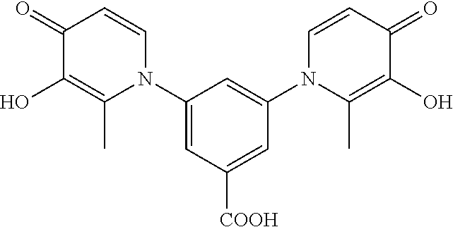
C1(N2C=CC(=O)C(O)=C2C)=CC([COOH])=CC(N2C(C)=C(O)C(=O)C=C2)=C1
